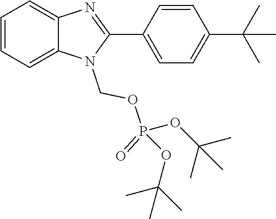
C1(C2=CC=C(C(C)(C)C)C=C2)=NC2=CC=CC=C2N1COP(=O)(OC(C)(C)C)OC(C)(C)C
